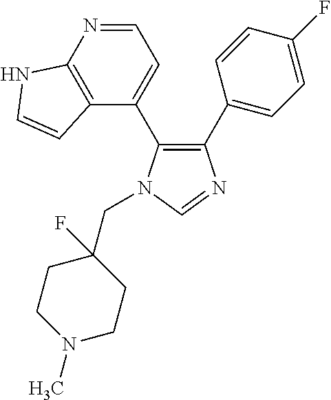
C1(C2=CC=C(F)C=C2)=C(C2=CC=NC3=C2C=CN3)N(CC2(F)CCN(C)CC2)C=N1
